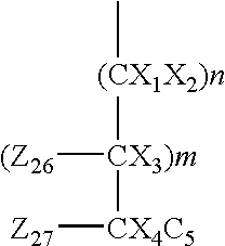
C[(CX1X2)n][CX3)m]([CX4C5][Z27])[(Z26]
